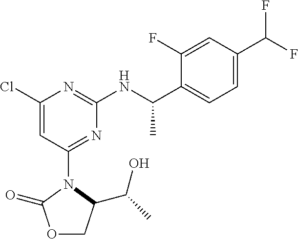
C1(Cl)=CC(N2C(=O)OCC2C(C)O)=NC(NC(C2=CC=C(C(F)F)C=C2F)C)=N1
